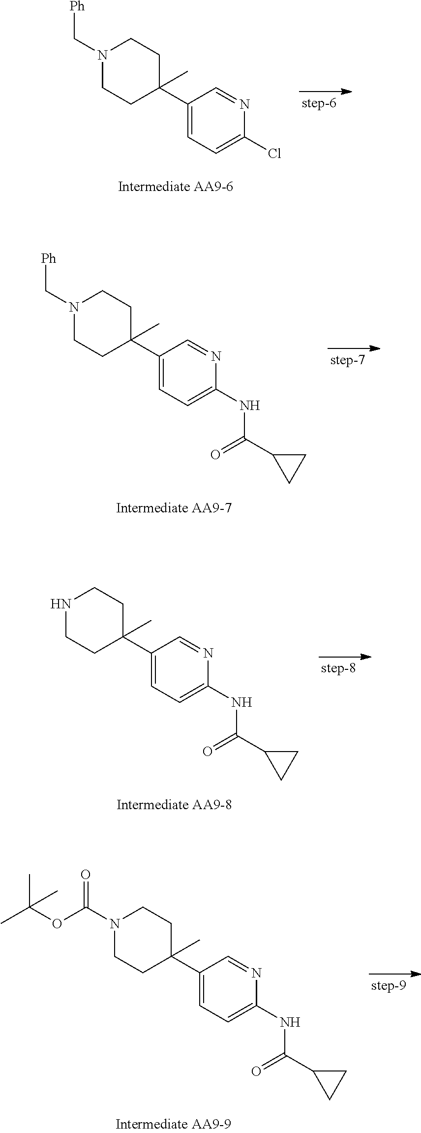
C1(C2(C)CCN(C[Ph])CC2)=CC=C(Cl)N=C1.C1(C2(C)CCN(C[Ph])CC2)=CC=C(NC(C2CC2)=O)N=C1.C1(C2(C)CCNCC2)=CC=C(NC(C2CC2)=O)N=C1.C1(C2(C)CCN(C(OC(C)(C)C)=O)CC2)=CC=C(NC(C2CC2)=O)N=C1
